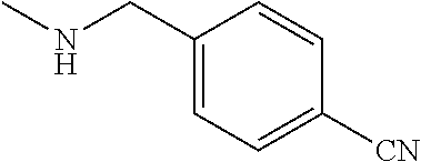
C1(CNC)=CC=C([CN])C=C1
